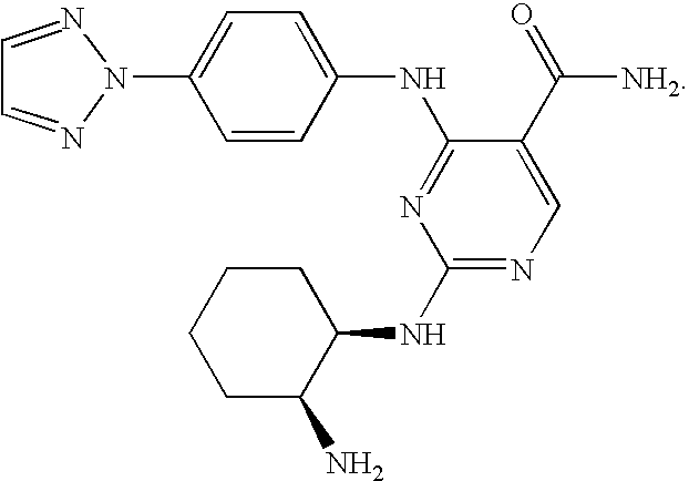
C1(NC2=NC(NC3CCCCC3N)=NC=C2C(=O)[NH2])=CC=C(N2N=CC=N2)C=C1
